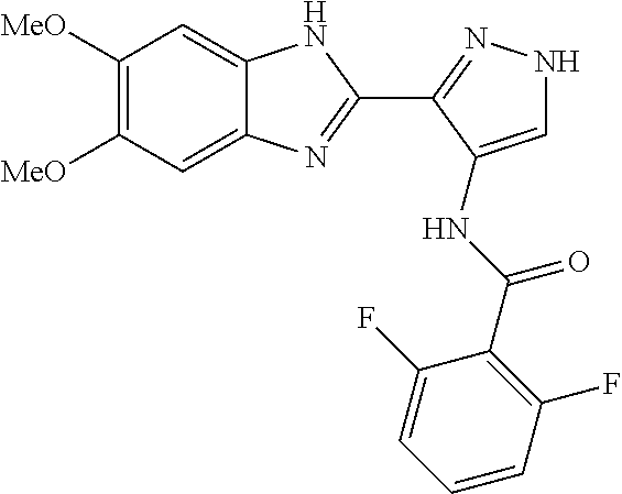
C1([MeO])=C([MeO])C=C2C(=C1)NC(C1=NNC=C1NC(C1=C(F)C=CC=C1F)=O)=N2
